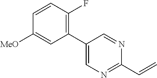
C1(C2=CN=C(C=C)N=C2)=C(F)C=CC([MeO])=C1
